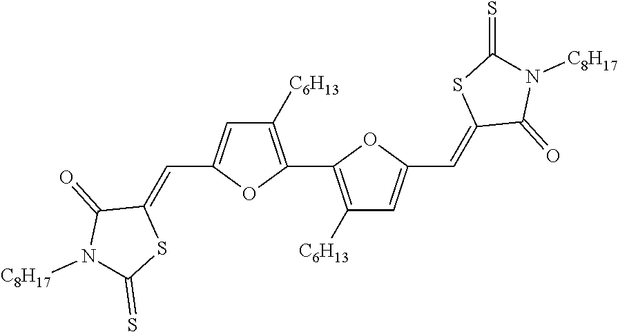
C1([C6H13])=C(C2=C([C6H13])C=C(C=C3C(=O)N([C8H17])C(=S)S3)O2)OC(C=C2C(=O)N([C8H17])C(=S)S2)=C1
